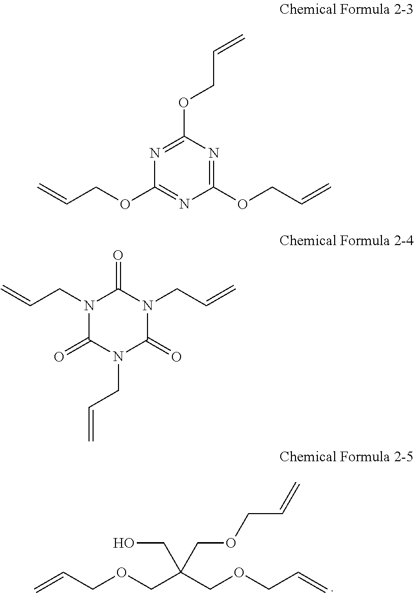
C=CCOCC(COCC=C)(CO)COCC=C.N1=C(OCC=C)N=C(OCC=C)N=C1OCC=C.N1(CC=C)C(=O)N(CC=C)C(=O)N(CC=C)C1=O
